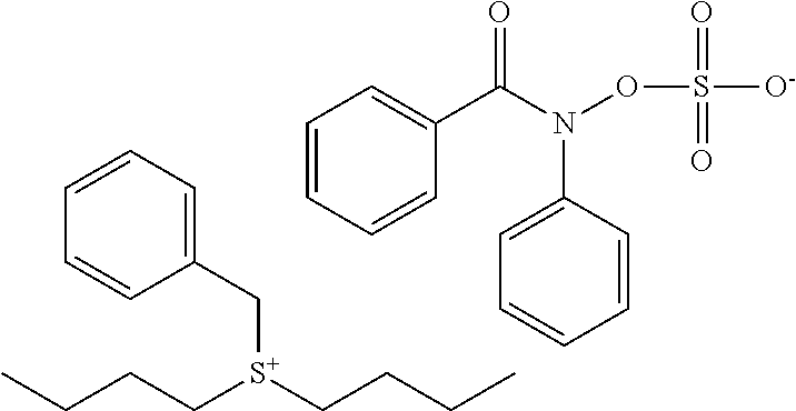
C([S+](CCCC)CCCC)C1=CC=CC=C1.C1=CC=CC(C(N(OS([O-])(=O)=O)C2=CC=CC=C2)=O)=C1
